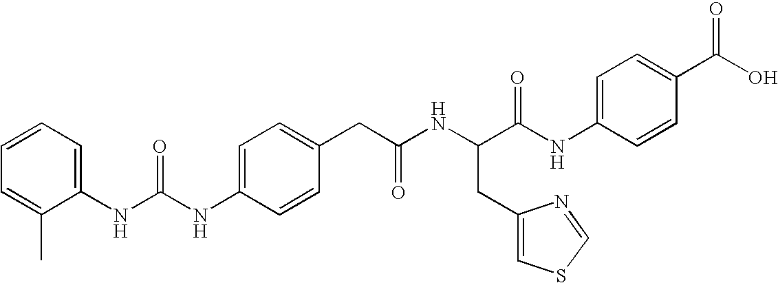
C1=C(CC(NC(CC2=CSC=N2)C(NC2=CC=C(C(O)=O)C=C2)=O)=O)C=CC(NC(NC2=CC=CC=C2C)=O)=C1
